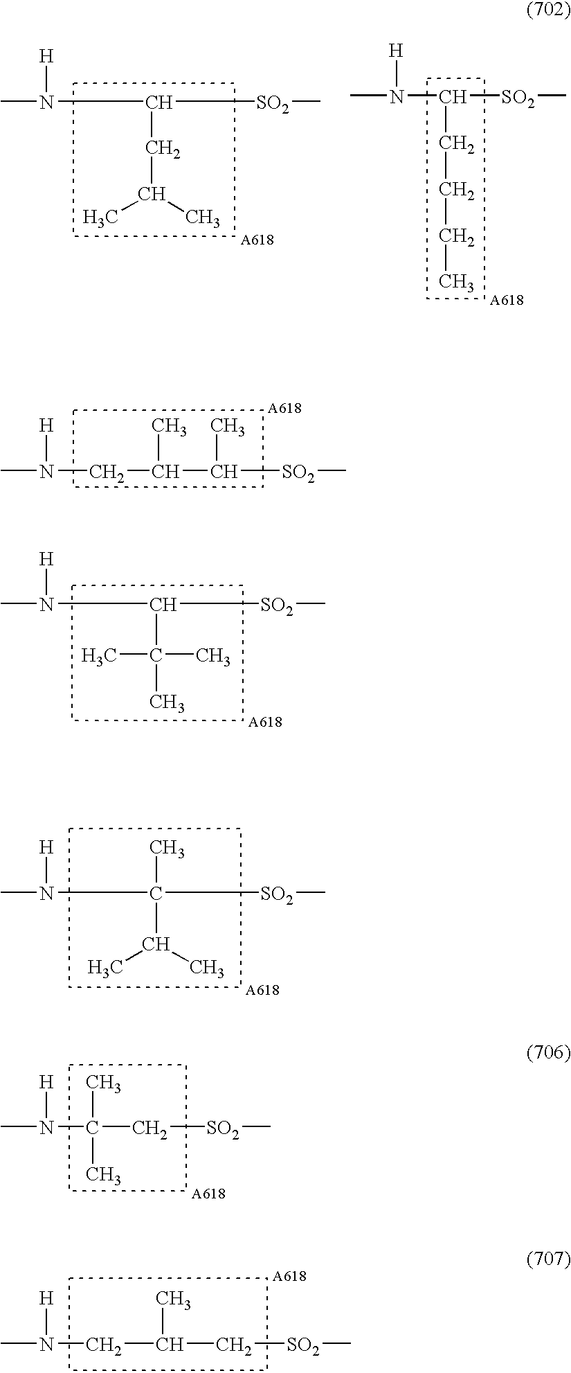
CN([H])C([SO2]C)C(C)(C)C.CN([H])CC(C[SO2]C)C.CN([H])C([SO2]C)CCCC.CN([H])C([SO2]C)CC(C)C.CN([H])CC(C([SO2]C)C)C.CN([H])C([SO2]C)(C(C)C)C.CN([H])C(C[SO2]C)(C)C
